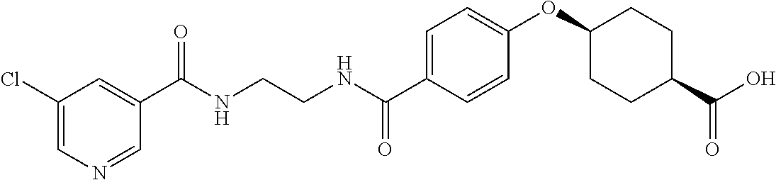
C1(C(NCCNC(C2=CC=C(OC3CCC(C(O)=O)CC3)C=C2)=O)=O)=CC(Cl)=CN=C1
